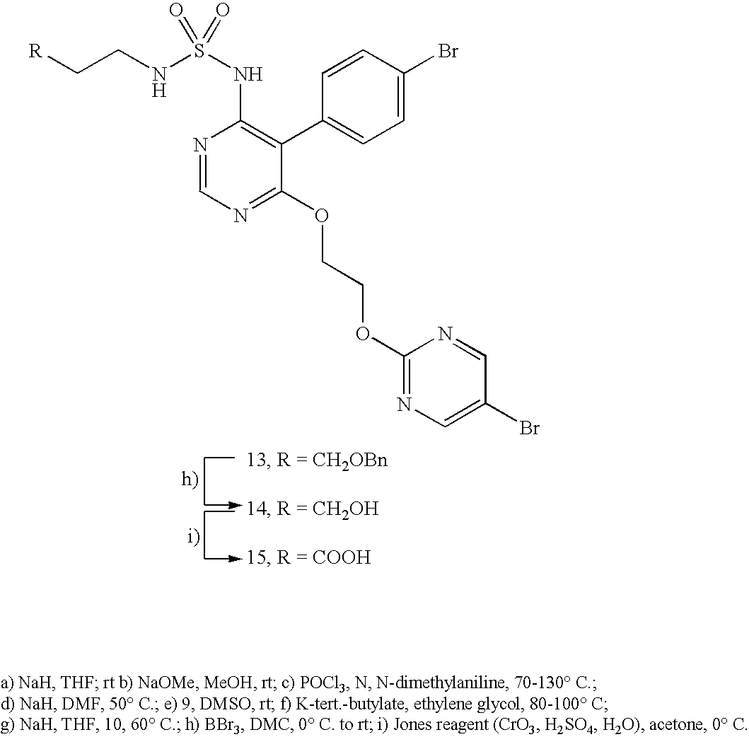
[R]CCNS(NC1=C(C2=CC=C(Br)C=C2)C(OCCOC2=NC=C(Br)C=N2)=NC=N1)(=O)=O
